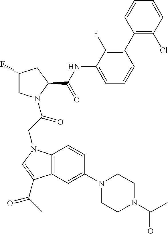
C12=C(C=C(N3CCN(C(C)=O)CC3)C=C1)C(C(=O)C)=CN2CC(=O)N1CC(F)CC1C(=O)NC1=CC=CC(C2=C(Cl)C=CC=C2)=C1F
